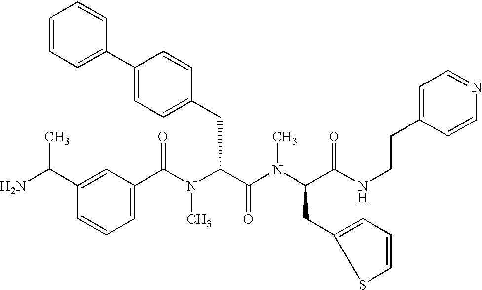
C1(C(N(C(C(=O)N(C)C(CC2=CC=CS2)C(=O)NCCC2=CC=NC=C2)CC2=CC=C(C3=CC=CC=C3)C=C2)C)=O)=CC=CC(C(N)C)=C1
